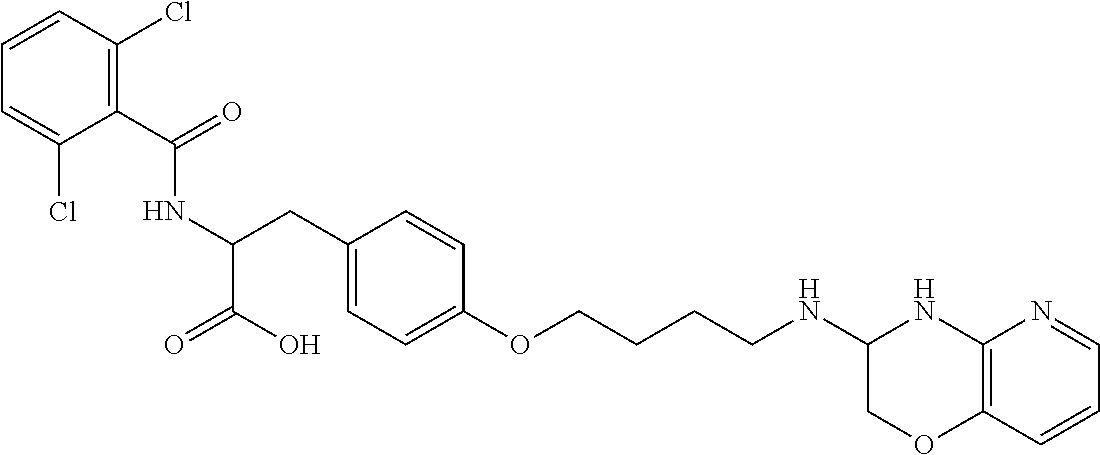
C(C1=C(Cl)C=CC=C1Cl)(=O)NC(CC1=CC=C(OCCCCNC2COC3=C(N2)N=CC=C3)C=C1)C(=O)O
